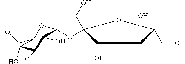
C1(O)C(OC2OC(CO)C(O)C(O)C2O)(CO)OC(CO)C1O
